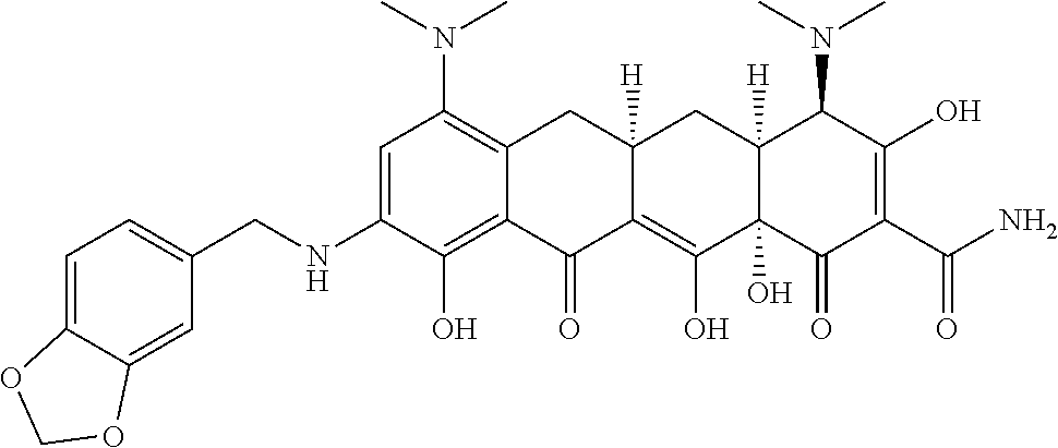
C1=C(NCC2=CC=C3C(=C2)OCO3)C(O)=C2C(=C1N(C)C)CC1([H])C(=C(O)C3(O)C([H])(C1)C(N(C)C)C(O)=C(C(N)=O)C3=O)C2=O
